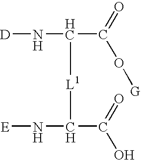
N(C([L1]C(N[E])C(=O)O)C(=O)O[G])[D]
